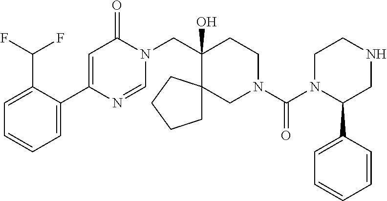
C1(C2=CC=CC=C2C(F)F)=CC(=O)N(CC2(O)CCN(C(=O)N3C(C4=CC=CC=C4)CNCC3)CC23CCCC3)C=N1
